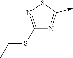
C1(SCC)=NSC(->C)=N1
